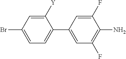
C1=C(Br)C=C([Y])C(C2=CC(F)=C(N)C(F)=C2)=C1
